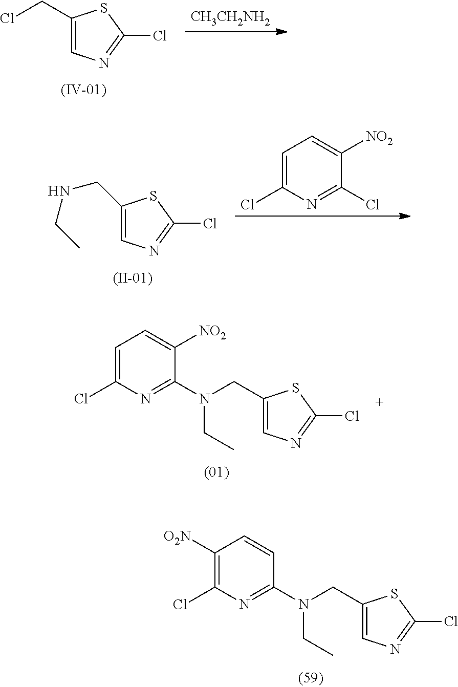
[CH3CH2NH2].C1(CCl)=CN=C(Cl)S1.C1(CNCC)=CN=C(Cl)S1.C1=C(Cl)N=C(Cl)C([NO2])=C1.C1([O2N])=C(Cl)N=C(N(CC2=CN=C(Cl)S2)CC)C=C1.C1=C(Cl)N=C(N(CC2=CN=C(Cl)S2)CC)C([NO2])=C1
